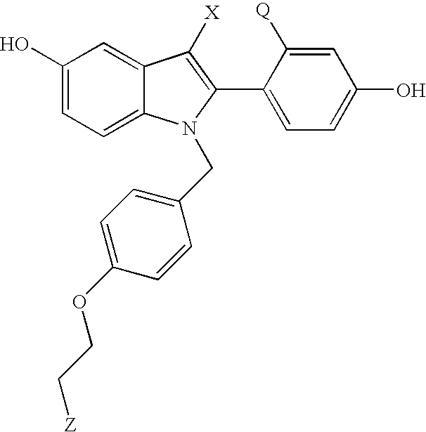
C1(O)=CC=C2C(=C1)C([X])=C(C1=CC=C(O)C=C1[Q])N2CC1=CC=C(OCC[Z])C=C1
